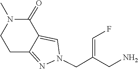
C12=NN(CC(=CF)CN)C=C1C(=O)N(C)CC2
